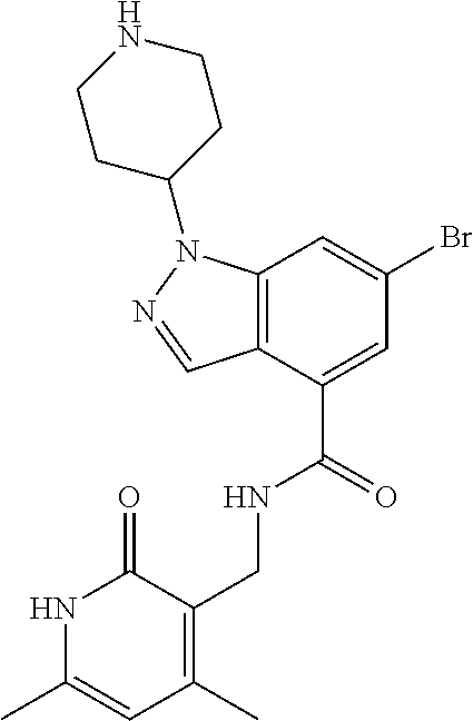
N1C(C)=CC(C)=C(CNC(C2=CC(Br)=CC3=C2C=NN3C2CCNCC2)=O)C1=O
